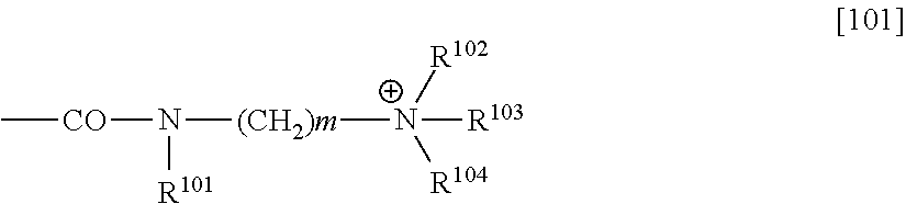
C[CO]N([(CH2)m][N+]([R104])([R102])[R103])[R101]
